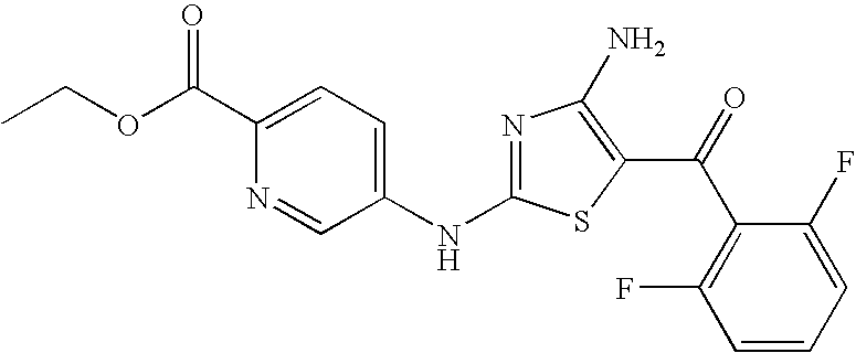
CCOC(C1=CC=C(NC2=NC(N)=C(C(C3=C(F)C=CC=C3F)=O)S2)C=N1)=O
